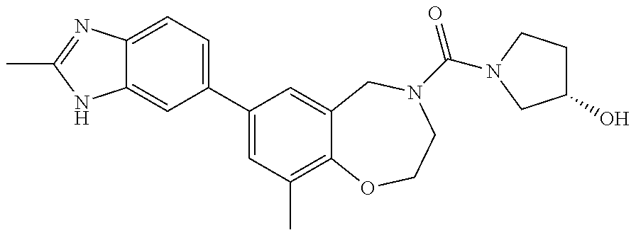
C12=CC(C3=CC(C)=C4C(=C3)CN(C(=O)N3CCC(O)C3)CCO4)=CC=C1N=C(C)N2
